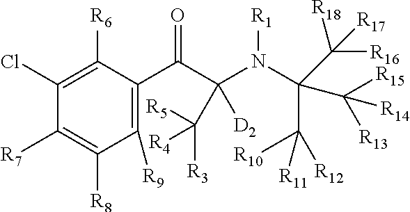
C1([R9])=C(C(C(N(C(C([R10])([R12])[R11])(C([R15])([R14])[R13])C([R16])([R17])[R18])[R1])([D2])C([R5])([R4])[R3])=O)C([R6])=C(Cl)C([R7])=C1[R8]
